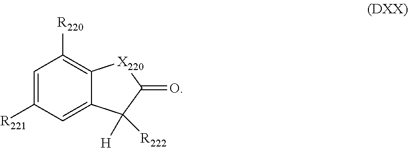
C1=C([R221])C=C2C(=C1[R220])[X220]C(=O)C2([R222])[H]
